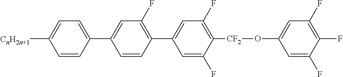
C1=C(F)C([CF2]OC2=CC(F)=C(F)C(F)=C2)=C(F)C=C1C1=C(F)C=C(C2=CC=C([CnH2n+1])C=C2)C=C1
